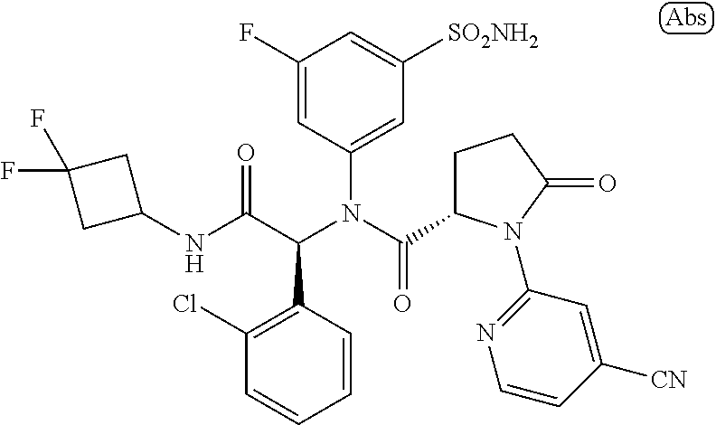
C1(F)=CC(N(C(=O)C2CCC(=O)N2C2=NC=CC([CN])=C2)C(C(NC2CC(F)(F)C2)=O)C2=C(Cl)C=CC=C2)=CC([SO2NH2])=C1
